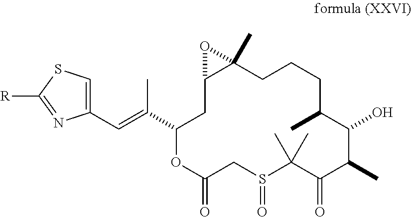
C1(C=C(C2CC3C(C)(CCCC(C)C(O)C(C)C(=O)C(C)(C)S(=O)CC(=O)O2)O3)C)=CSC([R])=N1
